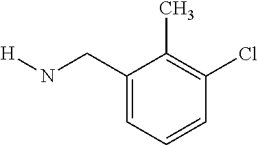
C1(CN[H])=CC=CC(Cl)=C1C
